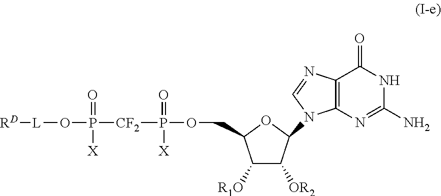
[CF2](P(OCC1C([R1O])C([OR2])C(N2C3=C(N=C2)C(=O)NC(N)=N3)O1)(=O)[X])P(O[L][RD])(=O)[X]
